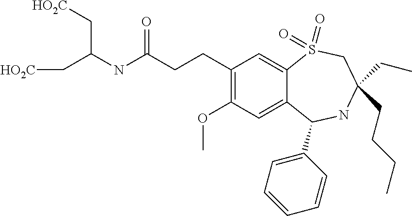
C(C(NC(CCC1=C(OC)C=C2C(=C1)S(=O)(=O)CC(CCCC)(CC)NC2C1=CC=CC=C1)=O)C[HO2C])[HO2C]
